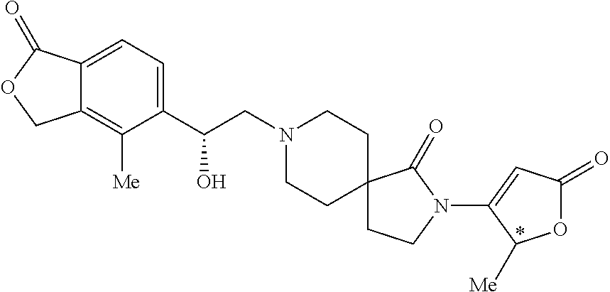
C1(C(CN2CCC3(CC2)CCN(C2=CC(=O)OC2[Me])C3=O)O)=CC=C2C(=C1[Me])COC2=O
